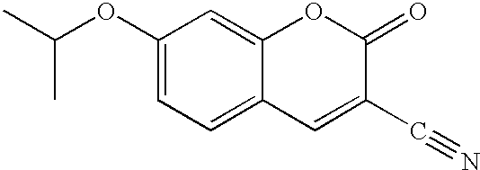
C(OC1=CC=C2C(=C1)OC(=O)C(C#N)=C2)(C)C
